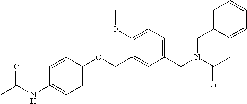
C1=C(NC(C)=O)C=CC(OCC2=CC(CN(C(C)=O)CC3=CC=CC=C3)=CC=C2OC)=C1
